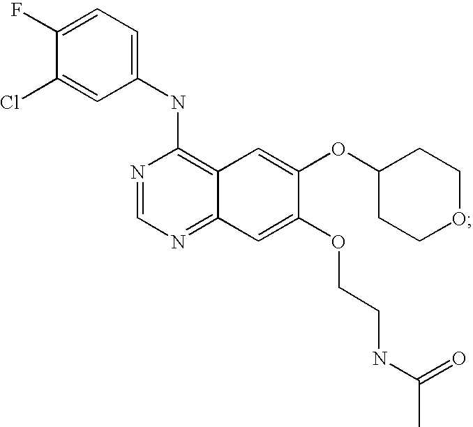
N1=CN=C2C(=C1NC1=CC=C(F)C(Cl)=C1)C=C(OC1CCOCC1)C(OCCNC(C)=O)=C2
